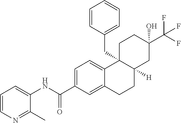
C1=CN=C(C)C(NC(C2=CC=C3C(=C2)CCC2([H])C3(CC3=CC=CC=C3)CCC(C(F)(F)F)(O)C2)=O)=C1
